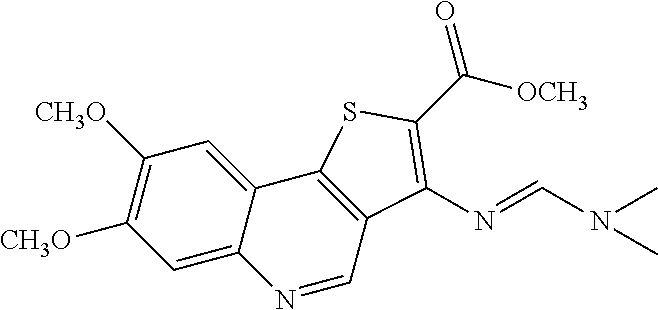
C1([CH3O])=C([CH3O])C=C2C(=C1)C1=C(C=N2)C(N=CN(C)C)=C(C([OCH3])=O)S1
